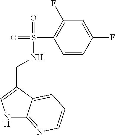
C1=CC(F)=CC(F)=C1S(=O)(=O)NCC1=CNC2=NC=CC=C12
